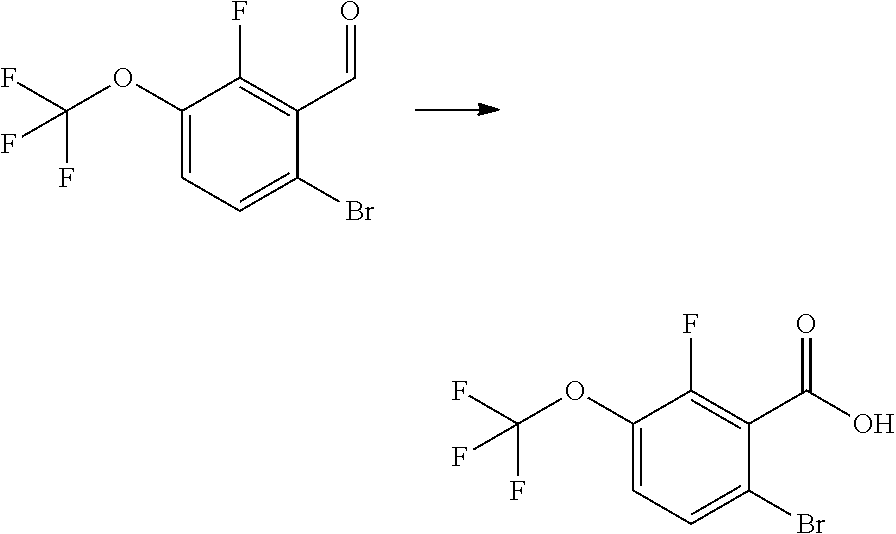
C1(OC(F)(F)F)=CC=C(Br)C(C=O)=C1F.C1(OC(F)(F)F)=CC=C(Br)C(C(=O)O)=C1F
